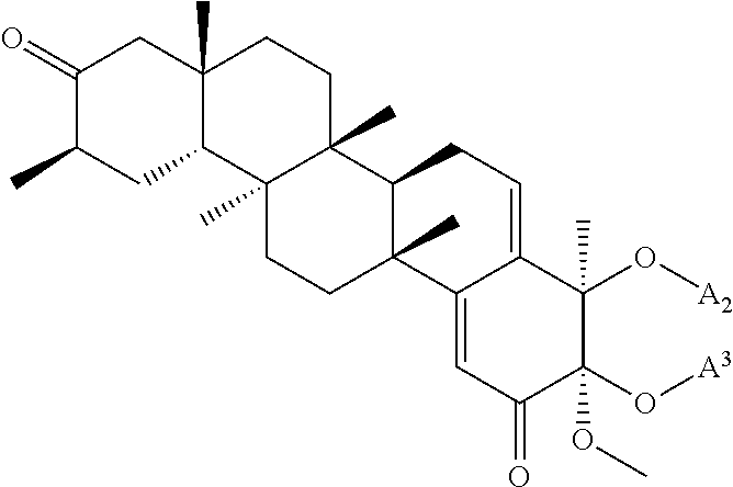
C1(C)C(=O)CC2(C)C(C1)C1(C)C(C)(CC2)C2C(C)(CC1)C1=CC(=O)C(O[A3])(OC)C(O[A2])(C)C1=CC2
